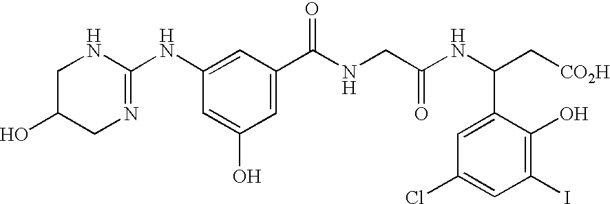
C1C(O)CN=C(NC2=CC(C(NCC(NC(C[CO2H])C3=CC(Cl)=CC(I)=C3O)=O)=O)=CC(O)=C2)N1
